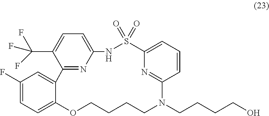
C1(F)=CC=C2C(=C1)C1=NC(=CC=C1C(F)(F)F)NS(=O)(=O)C1=CC=CC(=N1)N(CCCCO)CCCCO2
